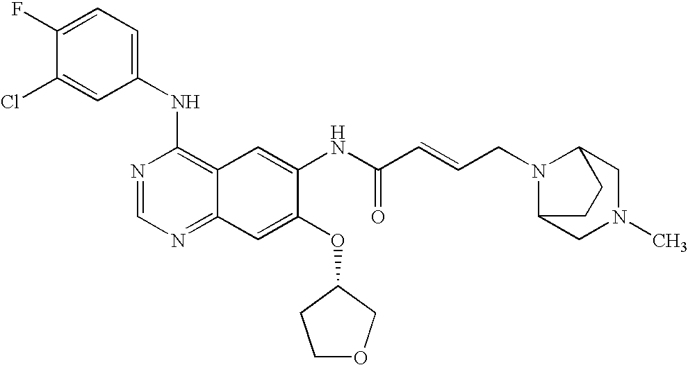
ClC1=CC(NC2=C3C(=NC=N2)C=C(OC2CCOC2)C(NC(C=CCN2C4CN(C)CC2CC4)=O)=C3)=CC=C1F
